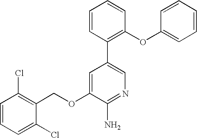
C1=CC=C(Cl)C(COC2=CC(C3=C(OC4=CC=CC=C4)C=CC=C3)=CN=C2N)=C1Cl
